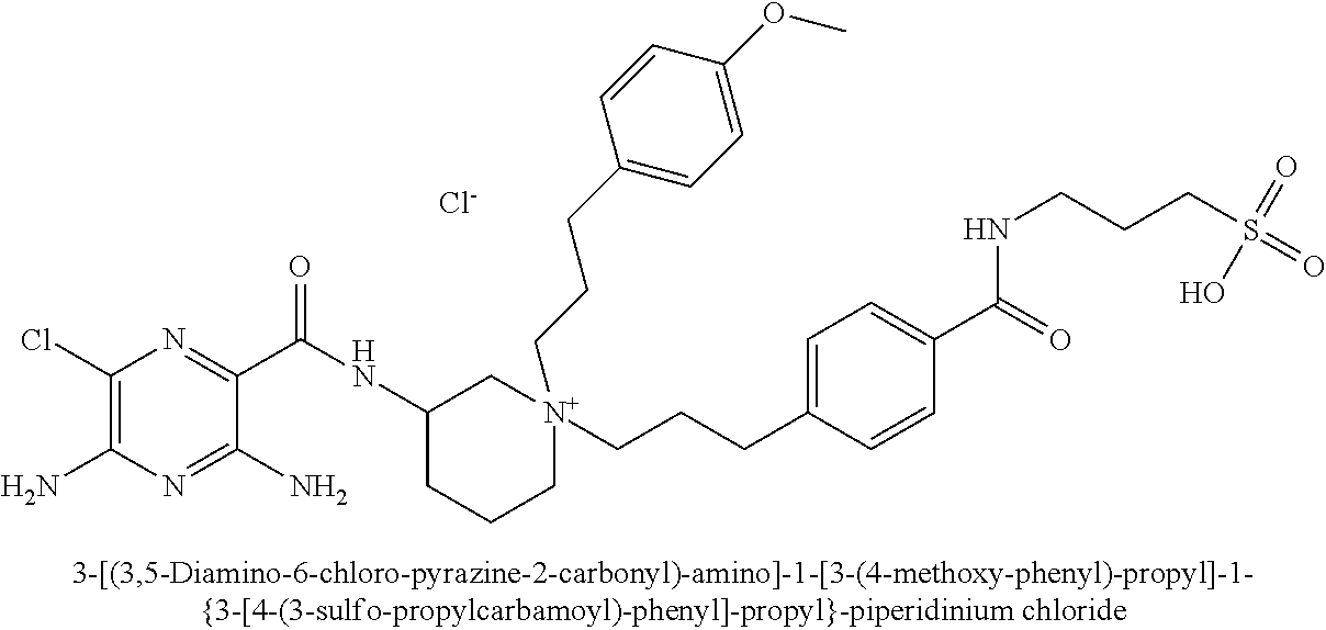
C1(Cl)=C(N)N=C(N)C(C(=O)NC2CCC[N+](CCCC3=CC=C(OC)C=C3)(CCCC3=CC=C(C(=O)NCCCS(=O)(O)=O)C=C3)C2)=N1.[Cl-]
